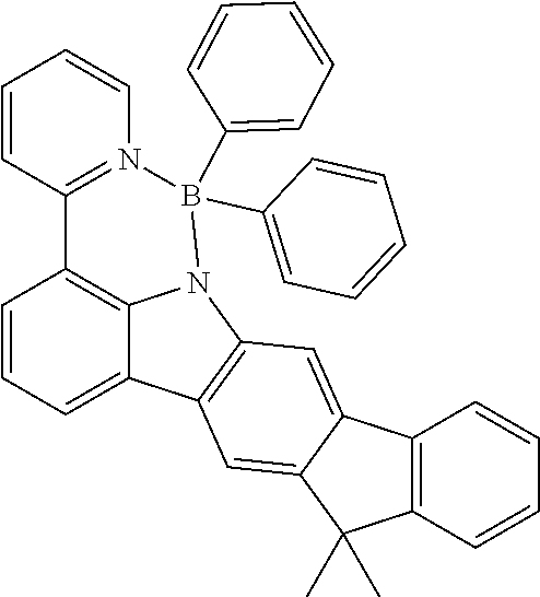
C1=CC=C2C3=C1C1=N(C=CC=C1)B(C1=CC=CC=C1)(C1=CC=CC=C1)N3C1=C2C=C2C(=C1)C1=C(C2(C)C)C=CC=C1
